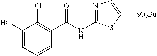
C1(O)=CC=CC(C(NC2=NC=C([SO2Bu])S2)=O)=C1Cl
